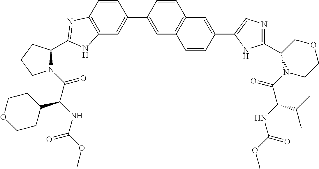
C12=C(C=C(C3=CC4=C(C=C3)C=C(C3=CN=C(C5N(C(=O)C(C(C)C)NC(=O)OC)CCOC5)N3)C=C4)C=C1)NC(C1N(C(=O)C(NC(OC)=O)C3CCOCC3)CCC1)=N2
